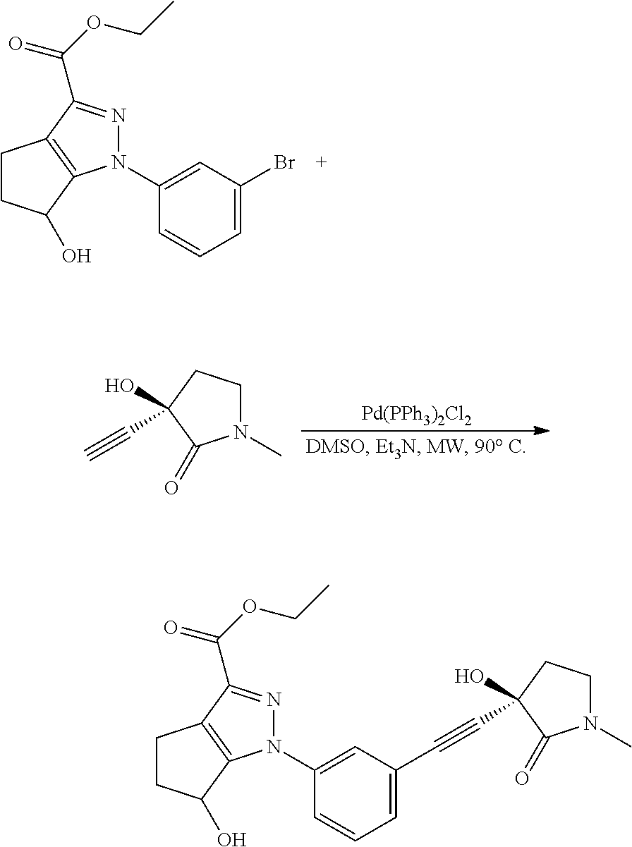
C1=C(Br)C=C(N2C3=C(CCC3O)C(C(OCC)=O)=N2)C=C1.[Pd(PPh3)2Cl2].N1(C)CCC(O)(C#C)C1=O.C1=C(C#CC2(O)CCN(C)C2=O)C=C(N2C3=C(CCC3O)C(C(OCC)=O)=N2)C=C1
